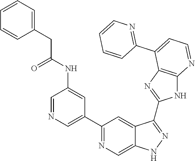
C1=NC=C(C2=NC=C3C(=C2)C(C2=NC4=C(N2)N=CC=C4C2=NC=CC=C2)=NN3)C=C1NC(CC1=CC=CC=C1)=O
